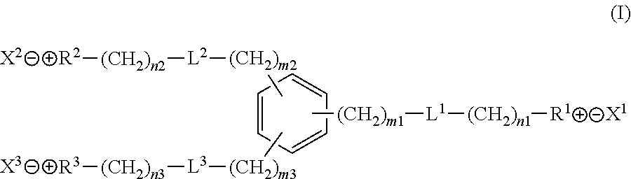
C1=CC=CC=C1.C[(CH2)m2][L2][(CH2)n2][R2].C[(CH2)m1][L1][(CH2)n1][R1].C[(CH2)m3][L3][(CH2)n3][R3].[X2].[X3].[X1]
